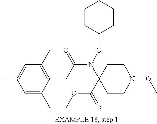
N(C(CC1=C(C)C=C(C)C=C1C)=O)(C1(C(OC)=O)CCN(OC)CC1)OC1CCCCC1
